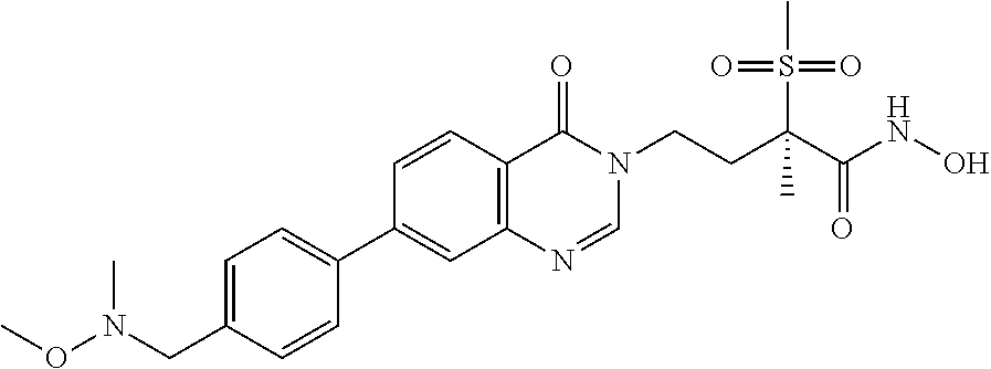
N(C)(OC)CC1=CC=C(C2=CC3=C(C=C2)C(=O)N(CCC(S(=O)(=O)C)(C(NO)=O)C)C=N3)C=C1
